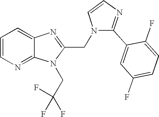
C1=CN=C2C(=C1)N=C(CN1C(C3=CC(F)=CC=C3F)=NC=C1)N2CC(F)(F)F
